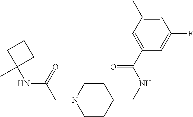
CC1(NC(CN2CCC(CNC(C3=CC(C)=CC(F)=C3)=O)CC2)=O)CCC1
